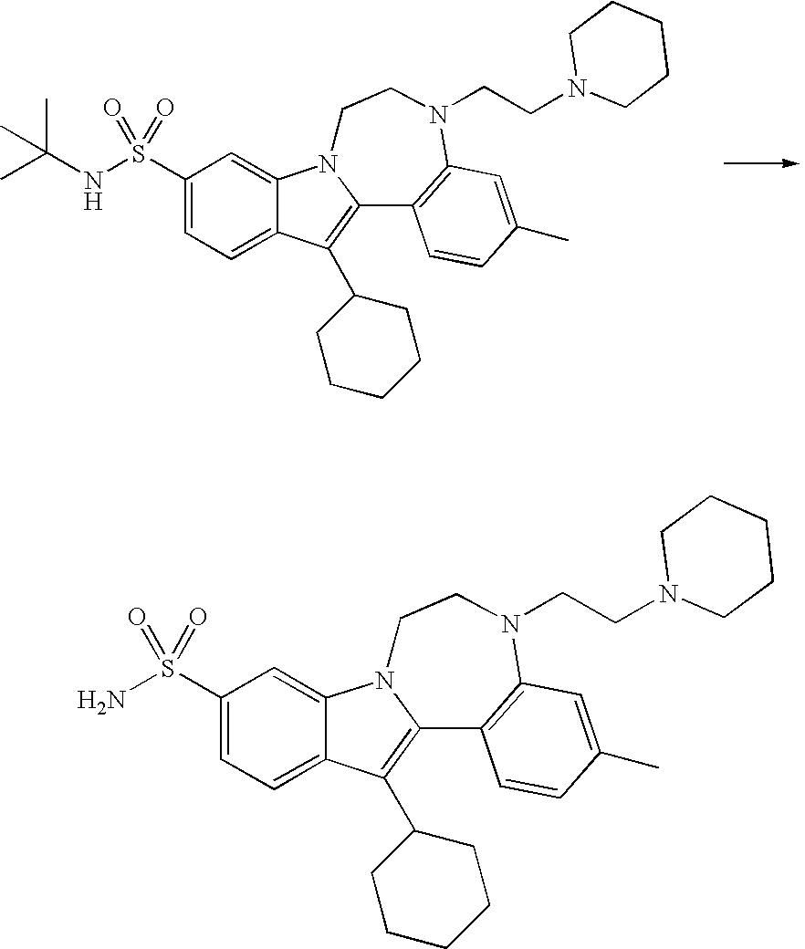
C1(S(NC(C)(C)C)(=O)=O)=CC=C2C(=C1)N1C(=C2C2CCCCC2)C2=C(N(CCN3CCCCC3)CC1)C=C(C)C=C2.C1(S(N)(=O)=O)=CC=C2C(=C1)N1C(=C2C2CCCCC2)C2=C(N(CCN3CCCCC3)CC1)C=C(C)C=C2
